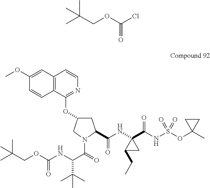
O=C(OCC(C)(C)C)Cl.C12=C(C=C(OC)C=C1)C=CN=C2OC1CC(C(NC2(C(NS(OC3(C)CC3)(=O)=O)=O)C(CC)C2)=O)N(C(=O)C(NC(OCC(C)(C)C)=O)C(C)(C)C)C1
